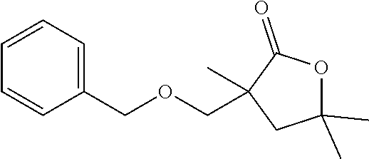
C1C(C)(C)OC(=O)C1(COCC1=CC=CC=C1)C
